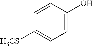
[H3CS]C1=CC=C(O)C=C1
